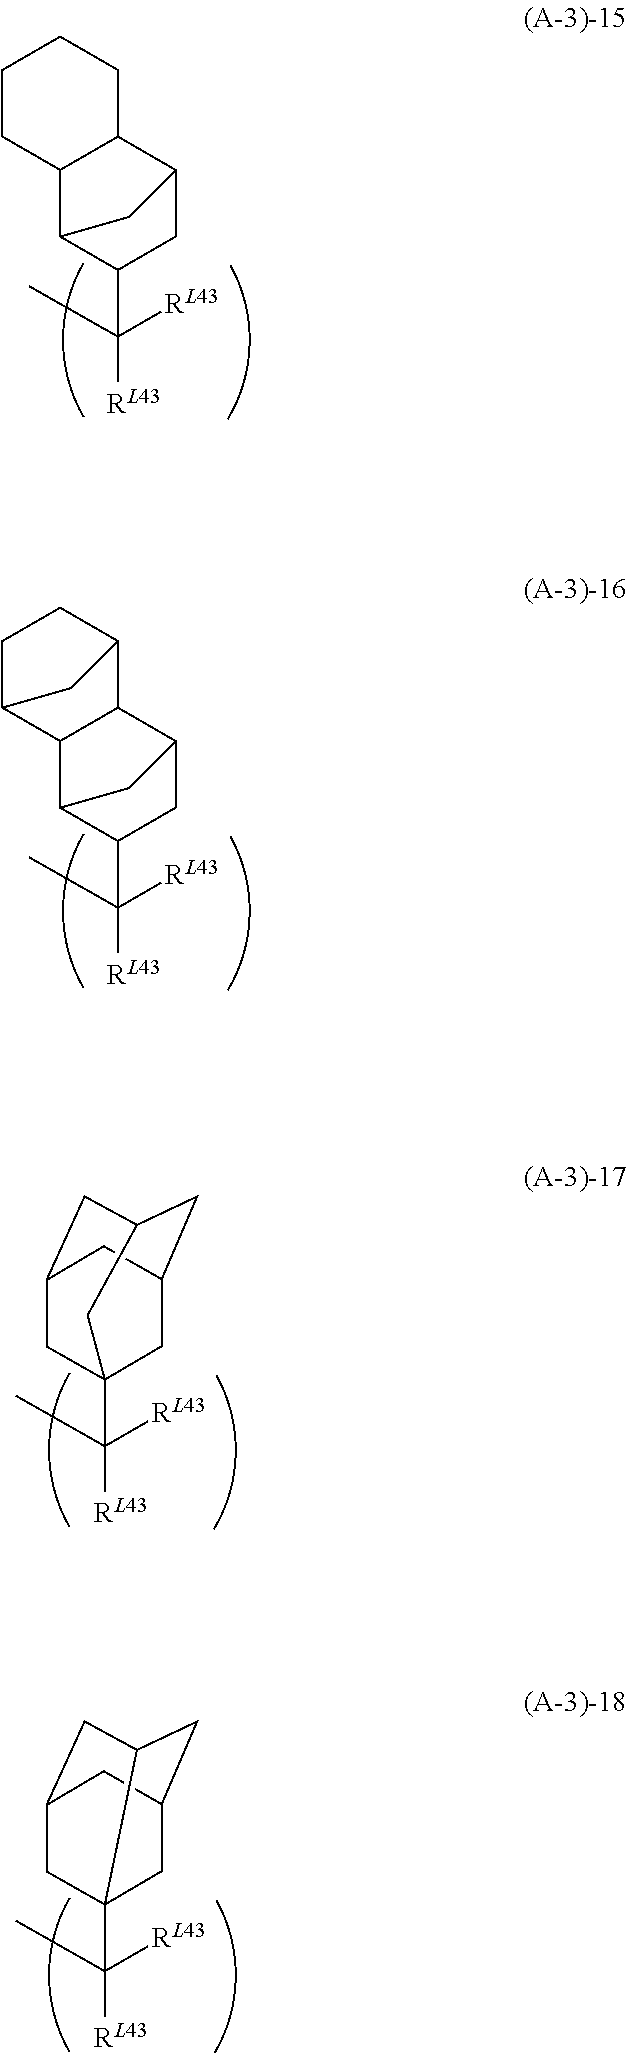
C12C(C([RL43])(C)[RL43])CC(C1)C1C2C2CCC1C2.C12C(C([RL43])(C)[RL43])CC(C1)C1C2CCCC1.C([RL43])(C)([RL43])C12CC3CC(CC(C1)C3)C2.C([RL43])(C)([RL43])C12CC3CC1CC(C2)C3
